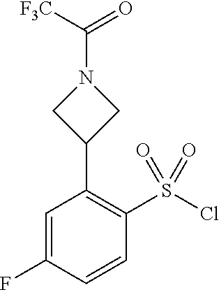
C1(C2=C(S(Cl)(=O)=O)C=CC(F)=C2)CN(C(=O)[F3C])C1
